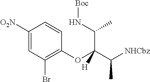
C1(OC(C([NHCbz])C)(C(N[Boc])C)[H])=C(Br)C=C([O2N])C=C1
